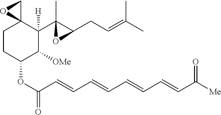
C1CC(OC(C=CC=CC=CC=CC([Me])=O)=O)C([OMe])C(C2(C)C(CC=C(C)C)O2)([H])C12CO2
